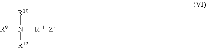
[R9][N+]([R11])([R10])[R12]
